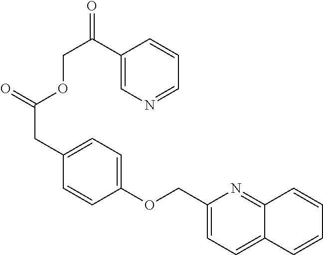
C1(COC2=CC=C(CC(=O)OCC(=O)C3=CN=CC=C3)C=C2)=CC=C2C(=N1)C=CC=C2
